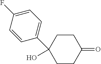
C1(=O)CCC(C2=CC=C(F)C=C2)(O)CC1
